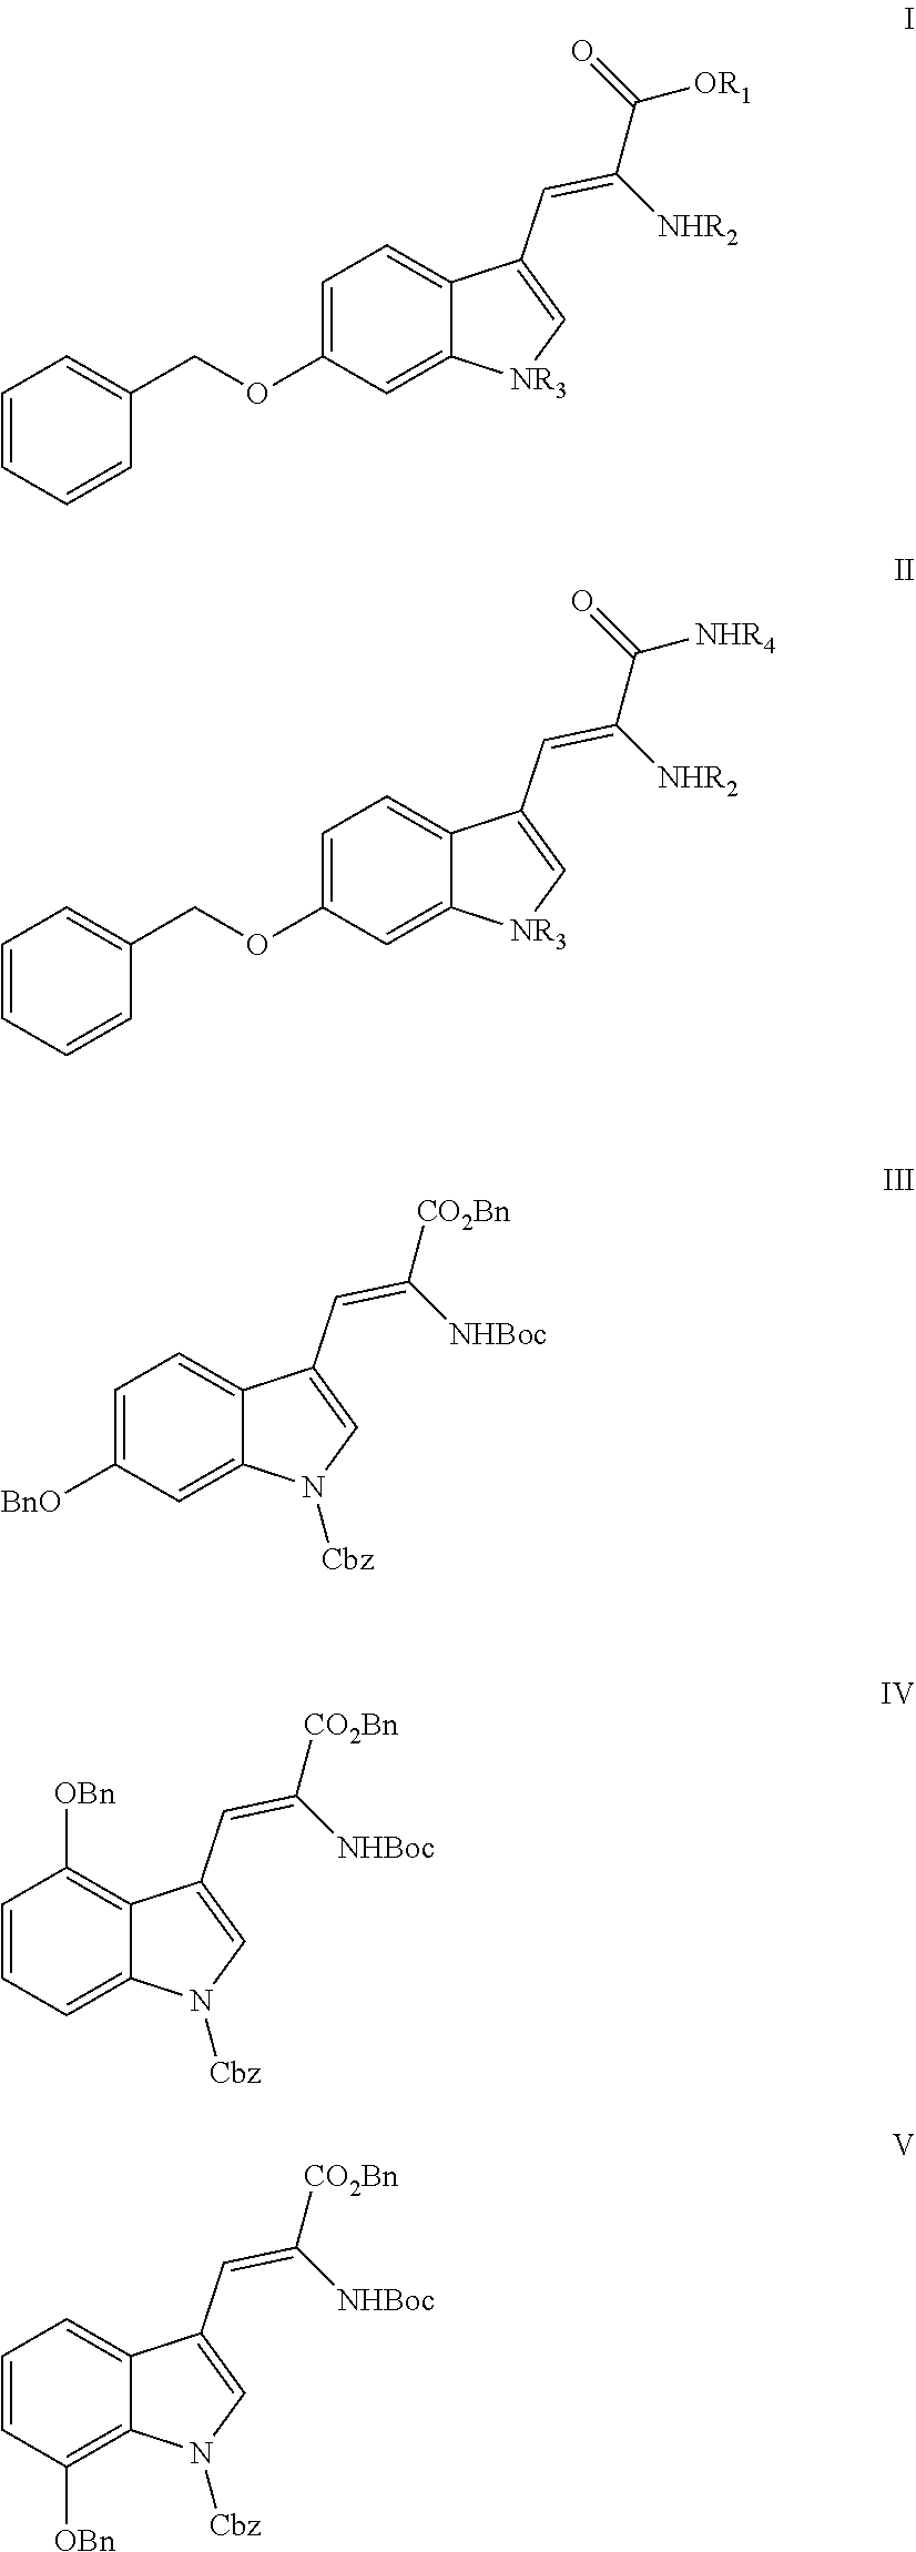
[NHR2]C(=CC1=C[NR3]C2=CC(OCC3=CC=CC=C3)=CC=C12)C(=O)[OR1].[NHR2]C(=CC1=C[NR3]C2=CC(OCC3=CC=CC=C3)=CC=C12)C(=O)[NHR4].[NHBoc]C(=CC1=CN([Cbz])C2=CC([BnO])=CC=C12)[CO2Bn].[NHBoc]C(=CC1=CN([Cbz])C2=CC=CC([OBn])=C12)[CO2Bn].[NHBoc]C(=CC1=CN([Cbz])C2=C([OBn])C=CC=C12)[CO2Bn]
